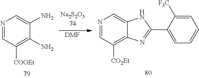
[DMF].N1=CC([COOEt])=C(N)C(N)=C1.N1=CC([CO2Et])=C2C(=C1)NC(C1=CC=CC=C1[F3C])=N2
